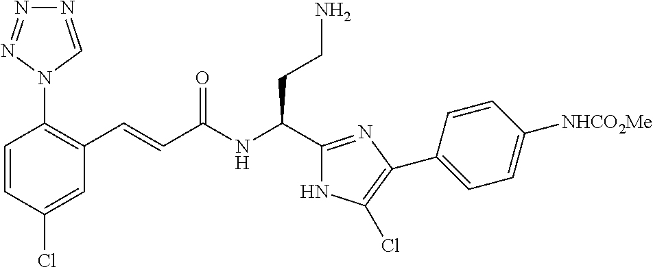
C1=CC(Cl)=CC(C=CC(NC(C2=NC(C3=CC=C([NHCO2Me])C=C3)=C(Cl)N2)CCN)=O)=C1N1C=NN=N1
